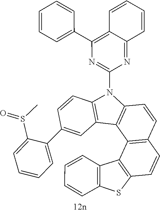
C1=C(C2=CC3=C(C=C2)N(C2=NC(C4=CC=CC=C4)=C4C(=N2)C=CC=C4)C2=C3C3=C(C=C2)C=CC2=C3C3=C(S2)C=CC=C3)C(S(C)=O)=CC=C1
